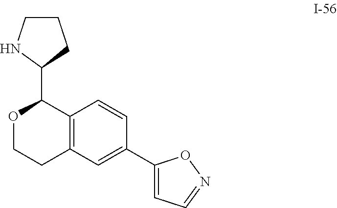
C12=C(C=C(C3=CC=NO3)C=C1)CCOC2C1CCCN1
